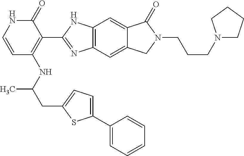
C1=CC(NC(CC2=CC=C(C3=CC=CC=C3)S2)C)=C(C2=NC3=C(N2)C=C2C(=C3)CN(CCCN3CCCC3)C2=O)C(=O)N1
